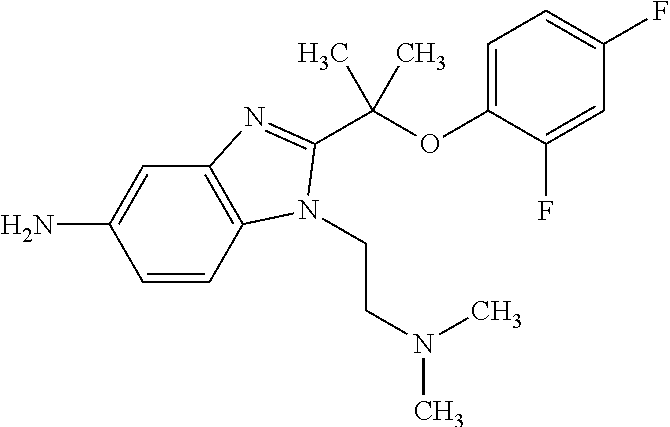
O(C1=CC=C(F)C=C1F)C(C)(C)C1=NC2=C(C=CC(N)=C2)N1CCN(C)C
